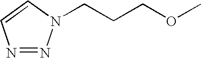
N1=NN(CCCOC)C=C1
